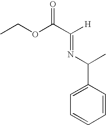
CCOC(C([H])=NC(C1=CC=CC=C1)C)=O
